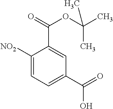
C1([NO2])=CC=C(C(=O)O)C=C1C(=O)OC(C)(C)C
